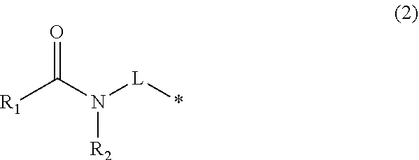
[R1]C(N([L]*)[R2])=O
